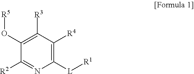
C1([L][R1])=C([R4])C([R3])=C(O[R5])C([R2])=N1
